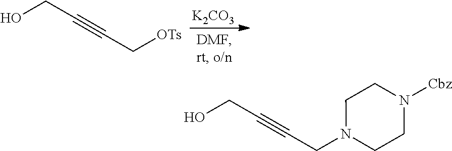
OCC#CC[OTs].[K2CO3].OCC#CCN1CCN([Cbz])CC1
